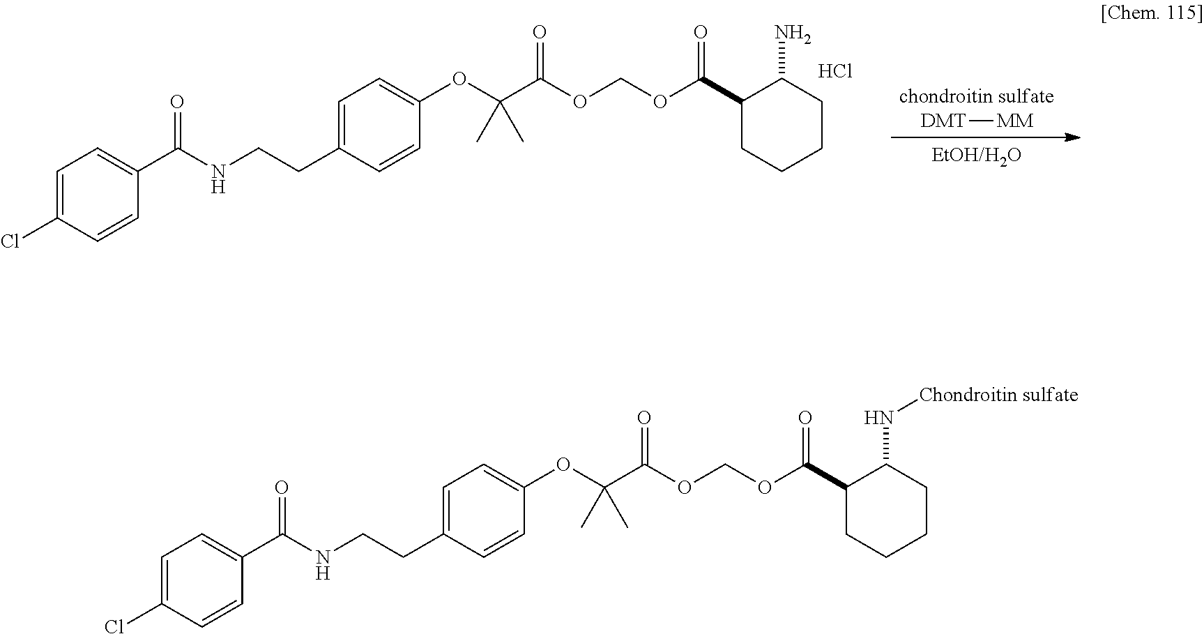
C1=C(Cl)C=CC(C(NCCC2=CC=C(OC(C(=O)OCOC(C3CCCCC3N[Chondroitin sulfate])=O)(C)C)C=C2)=O)=C1.C1=C(Cl)C=CC(C(NCCC2=CC=C(OC(C(=O)OCOC(C3CCCCC3N)=O)(C)C)C=C2)=O)=C1.Cl.[chondroitin sulfate].[DMT][MM].[EtOH/H2O]
